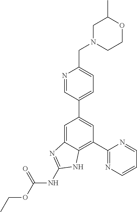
C1=C2C(=C(C3=NC=CC=N3)C=C1C1=CC=C(CN3CCOC(C)C3)N=C1)NC(NC(OCC)=O)=N2
